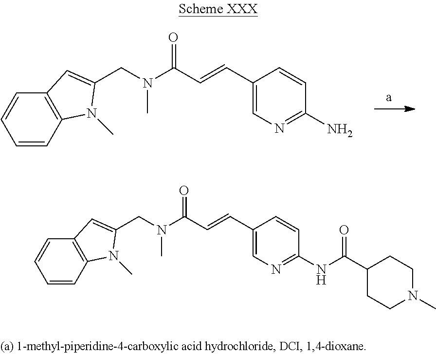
C12=C(C=CC=C1)C=C(CN(C(C=CC1=CN=C(N)C=C1)=O)C)N2C.C12=C(C=CC=C1)C=C(CN(C(C=CC1=CN=C(NC(=O)C3CCN(C)CC3)C=C1)=O)C)N2C
